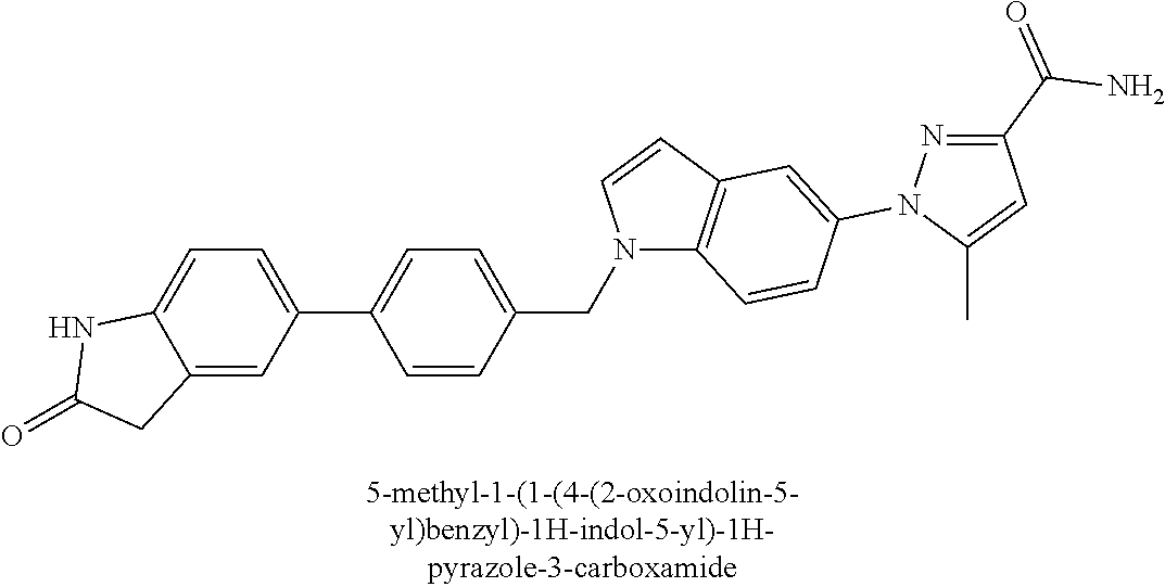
C1(C2=CC=C(CN3C4=C(C=C3)C=C(N3N=C(C(N)=O)C=C3C)C=C4)C=C2)=CC=C2C(=C1)CC(=O)N2
